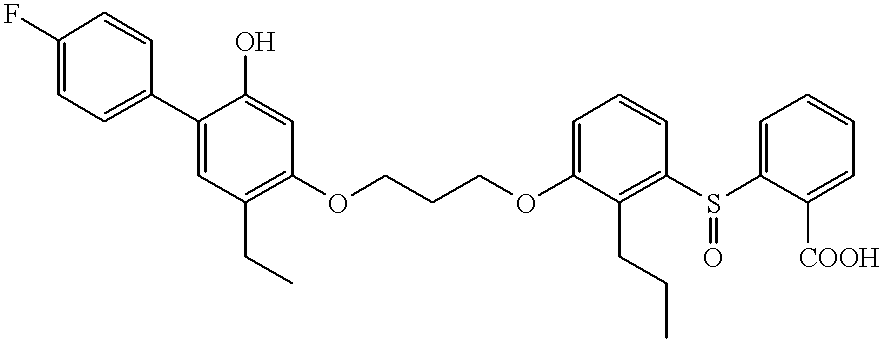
C1(F)=CC=C(C2=CC(CC)=C(OCCCOC3=CC=CC(S(C4=CC=CC=C4[COOH])=O)=C3CCC)C=C2O)C=C1
